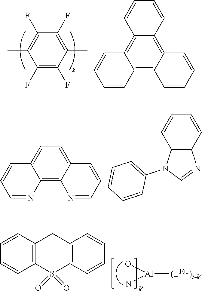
C1(F)=C(F)C(C)=C(F)C(F)=C1C.C12=C3C(=C4C(=C1C=CC=C2)C=CC=C4)C=CC=C3.C12=C3C(=CC=C1C=CC=N2)C=CC=N3.C12=C(C=CC=C1)N=CN2C1=CC=CC=C1.[Al]([(L101)3-k])(N)O.C12=C(S(=O)(=O)C3=C(C1)C=CC=C3)C=CC=C2
